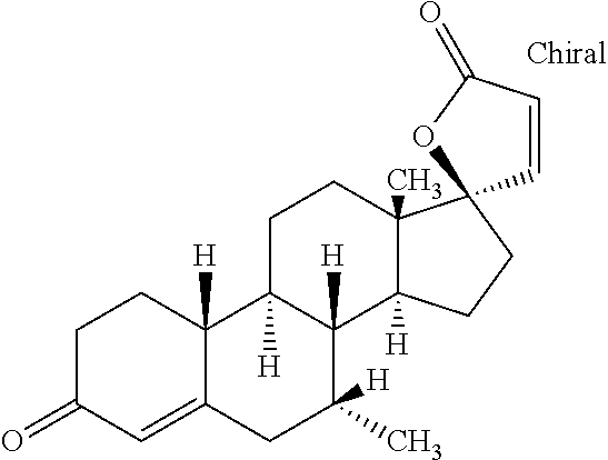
C1C(=O)C=C2C([H])(C1)C1([H])C([H])(C3([H])C(C)(CC1)C1(CC3)C=CC(=O)O1)C(C)([H])C2
